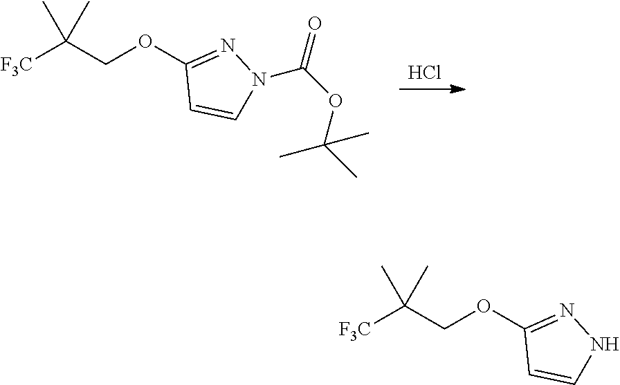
Cl.C1(OCC([F3C])(C)C)=NN(C(OC(C)(C)C)=O)C=C1.C1(OCC([F3C])(C)C)=NNC=C1
